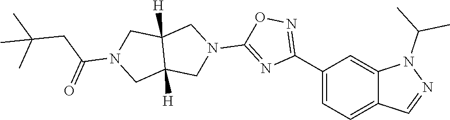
C12=CC=C(C3=NOC(N4CC5([H])C([H])(C4)CN(C(CC(C)(C)C)=O)C5)=N3)C=C1N(C(C)C)N=C2
